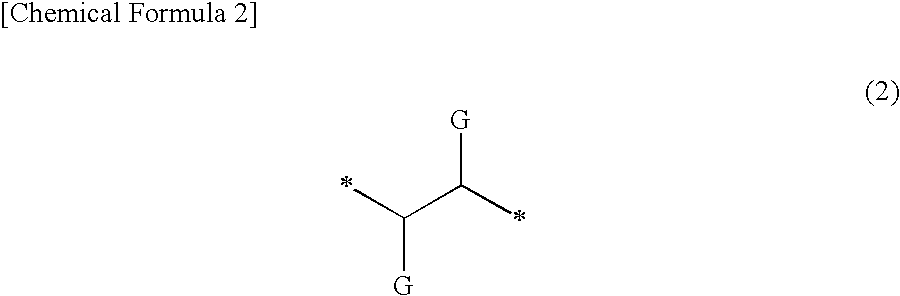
C(C([G])C)([G])C
